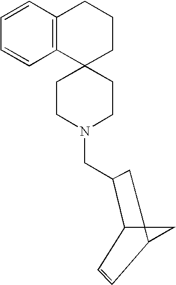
C1CN(CC2C3C4(C(C=C3)C4)C2)CCC12CCCC1=C2C=CC=C1
